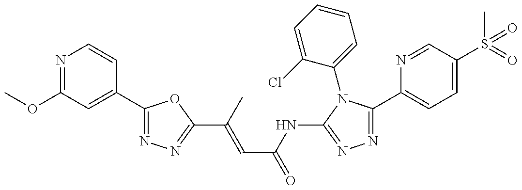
N1=C(OC)C=C(C2=NN=C(C(=CC(=O)NC3=NN=C(C4=CC=C(S(=O)(C)=O)C=N4)N3C3=CC=CC=C3Cl)C)O2)C=C1
